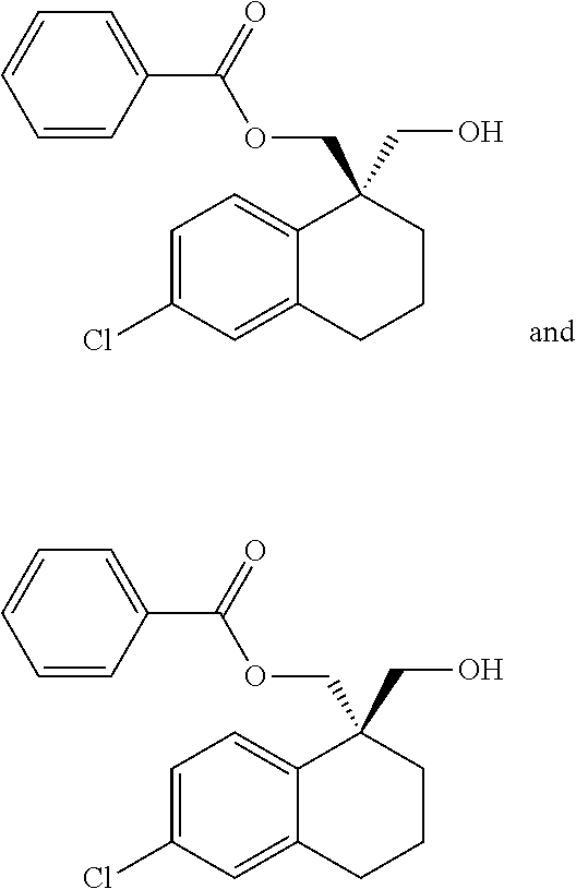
C1=CC=CC(C(=O)OCC2(CO)C3=CC=C(Cl)C=C3CCC2)=C1.C1=CC=CC(C(=O)OCC2(CO)C3=CC=C(Cl)C=C3CCC2)=C1
